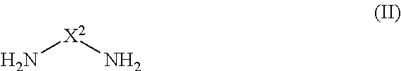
N[X2]N
